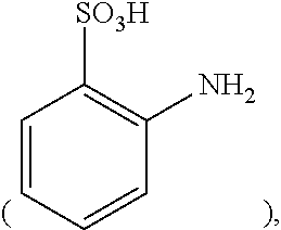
C1=CC=CC(N)=C1[SO3H]
